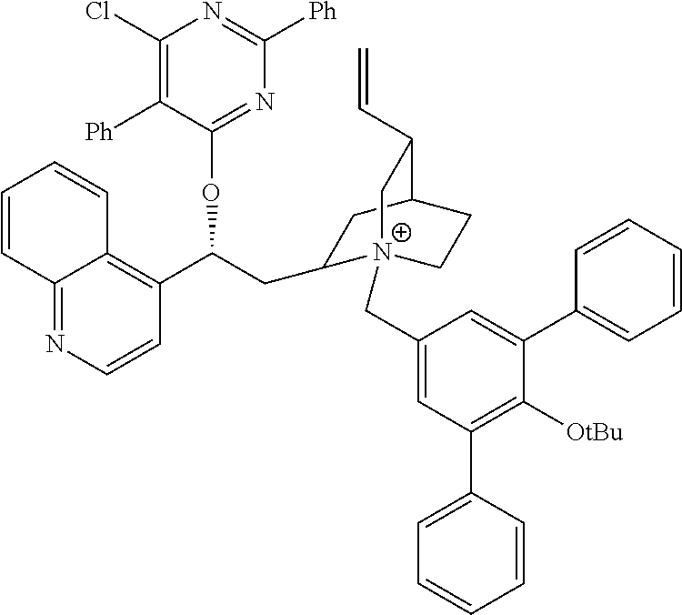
C12=NC=CC(C(CC3[N+]4(CC5=CC(C6=CC=CC=C6)=C([OtBu])C(C6=CC=CC=C6)=C5)CCC(C3)C(C=C)C4)OC3=NC([Ph])=NC(Cl)=C3[Ph])=C1C=CC=C2
